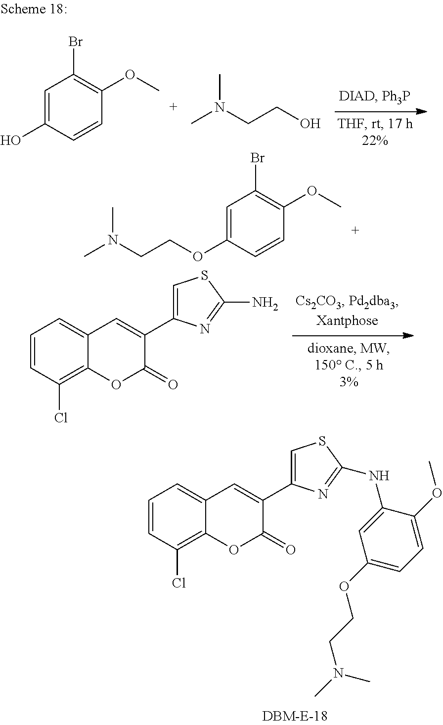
C1=CC(Cl)=C2C(=C1)C=C(C1=CSC(NC3=CC(OCCN(C)C)=CC=C3OC)=N1)C(=O)O2.CN(CCOC1=CC(Br)=C(OC)C=C1)C.C1=CC(Cl)=C2C(=C1)C=C(C1=CSC(N)=N1)C(=O)O2.C1=C(O)C=CC(OC)=C1Br.CN(CCO)C
